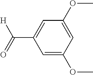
C1=C(OC)C=C(OC)C=C1C(=O)[H]
